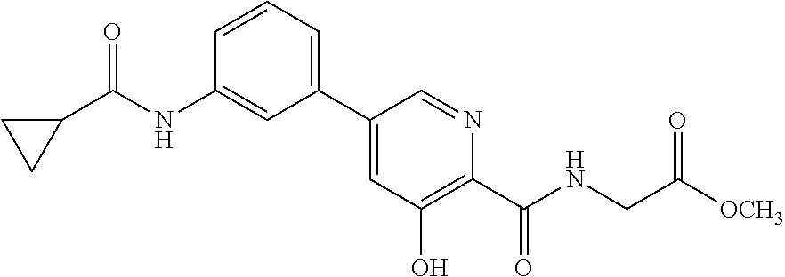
C1=CC=C(C2=CC(O)=C(C(NCC([OCH3])=O)=O)N=C2)C=C1NC(C1CC1)=O
